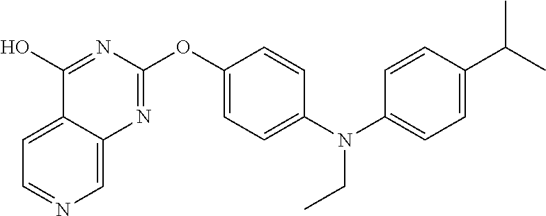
C1=C(OC2=NC3=CN=CC=C3C(O)=N2)C=CC(N(C2=CC=C(C(C)C)C=C2)CC)=C1
